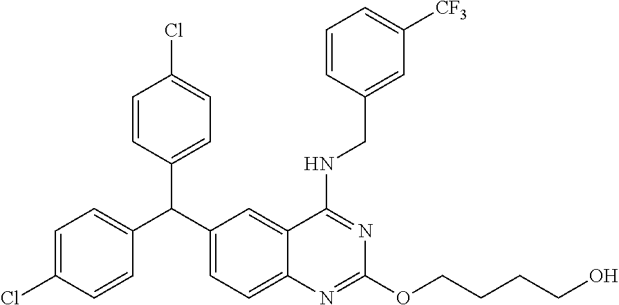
C1=C(Cl)C=CC(C(C2=CC=C3C(=C2)C(NCC2=CC([CF3])=CC=C2)=NC(OCCCCO)=N3)C2=CC=C(Cl)C=C2)=C1
